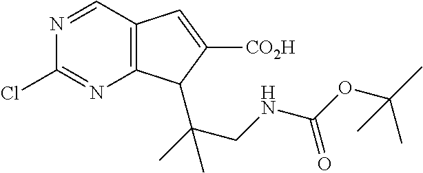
C(CNC(OC(C)(C)C)=O)(C)(C)C1C2=C(C=NC(Cl)=N2)C=C1[CO2H]
